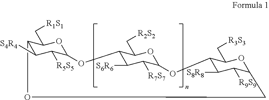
C12C([S4R4])C([R5S5])C(OC1C[R1S1])OC1C([S6R6])C([R7S7])C(OC1C[R2S2])OC1C([S8R8])C([R9S9])C(OC1C[R3S3])CO2
